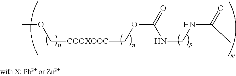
C([COOXOOC]COC(=O)NCNC(=O)C)OC
